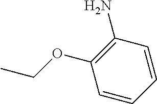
C1=CC=CC(N)=C1OCC
